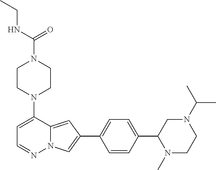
N1(C2=CC=NN3C2=CC(C2=CC=C(C4N(C)CCN(C(C)C)C4)C=C2)=C3)CCN(C(=O)NCC)CC1
